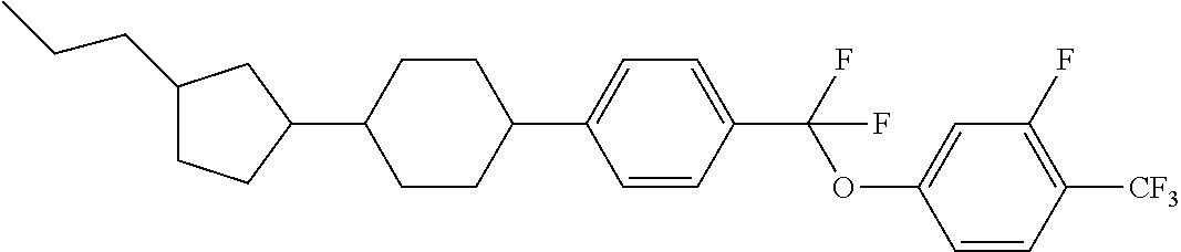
C1(CCC)CCC(C2CCC(C3=CC=C(C(OC4=CC(F)=C([CF3])C=C4)(F)F)C=C3)CC2)C1
